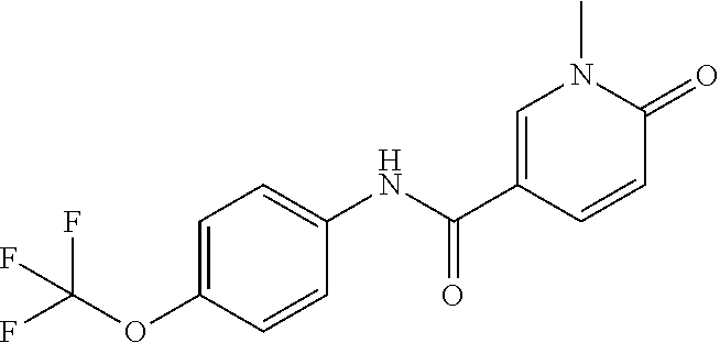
C1=C(C(NC2=CC=C(OC(F)(F)F)C=C2)=O)C=CC(=O)N1C
